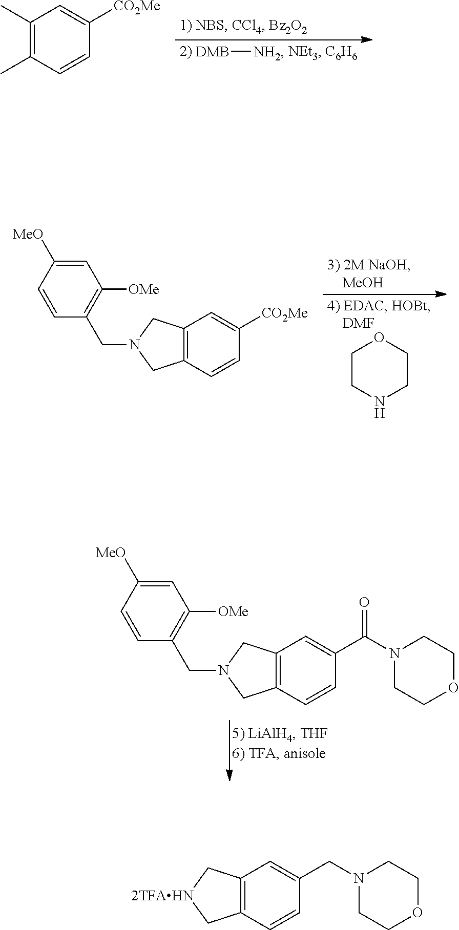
[DMB][NH2].C1(C)=C(C)C=CC([CO2Me])=C1.C1=CC([MeO])=CC([OMe])=C1CN1CC2=C(C1)C=C([CO2Me])C=C2.C1CNCCO1.C1=CC([MeO])=CC([OMe])=C1CN1CC2=C(C1)C=C(C(N1CCOCC1)=O)C=C2.C12=C(C=CC(CN3CCOCC3)=C1)C[2TFAHN]C2
